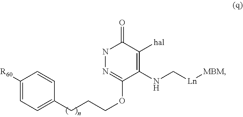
C1([R60])=CC=C(CCCOC2=NNC(=O)C([hal])=C2NC[Ln][MBM])C=C1
